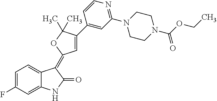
C1=C(F)C=C2C(=C1)C(=C1C=C(C3=CC(N4CCN(C(OCC)=O)CC4)=NC=C3)C(C)(C)O1)C(=O)N2
